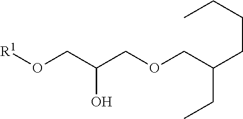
[R1]OCC(COCC(CCCC)CC)O
